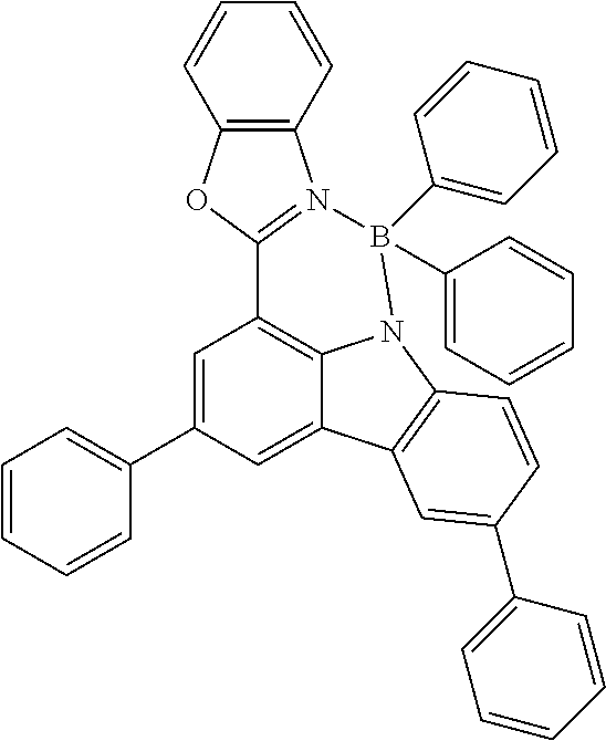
C1=C(C2=CC=CC=C2)C=C2C3=C1C1=N(C4=C(O1)C=CC=C4)B(C1=CC=CC=C1)(C1=CC=CC=C1)N3C1=C2C=C(C2=CC=CC=C2)C=C1
